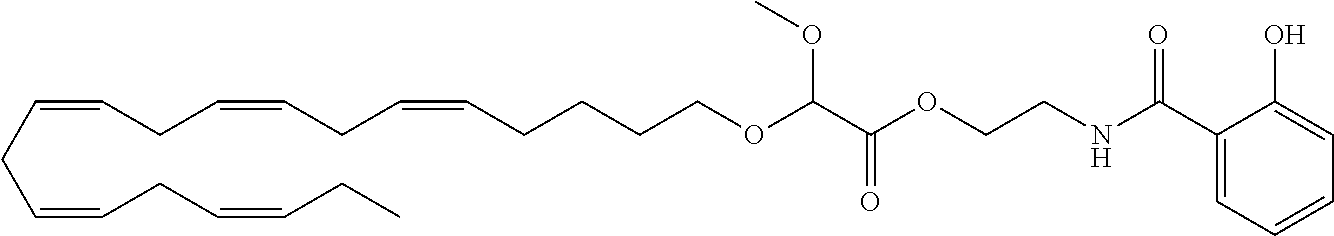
O=C(OCCNC(C1=CC=CC=C1O)=O)C(OCCCCC=CCC=CCC=CCC=CCC=CCC)OC
